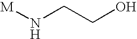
N(CCO)[M]
